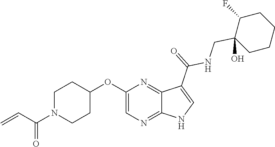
C1N(C(C=C)=O)CCC(OC2=CN=C3C(=N2)C(C(=O)NCC2(O)CCCCC2F)=CN3)C1
